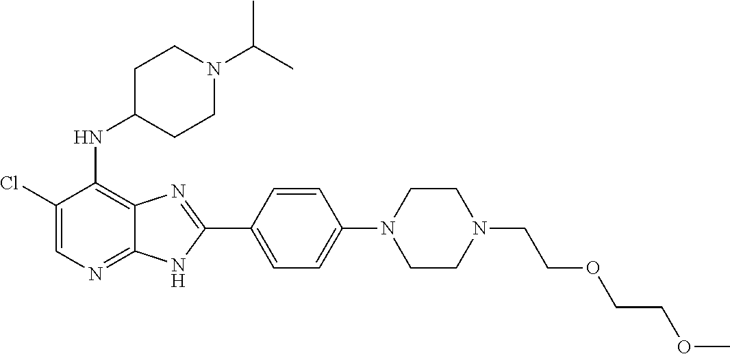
C1(Cl)=CN=C2C(=C1NC1CCN(C(C)C)CC1)N=C(C1=CC=C(N3CCN(CCOCCOC)CC3)C=C1)N2
